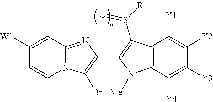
C1([W1])=CC2=NC(C3=C(S(=O)[R1])C4=C(C([Y4])=C([Y3])C([Y2])=C4[Y1])N3[Me])=C(Br)N2C=C1
